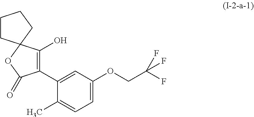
C1(C2=C(O)C3(OC2=O)CCCC3)=CC(OCC(F)(F)F)=CC=C1C
